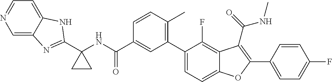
N(C(C1=CC(C2=CC=C3C(=C2F)C(C(=O)NC)=C(C2=CC=C(F)C=C2)O3)=C(C)C=C1)=O)C1(C2=NC3=CN=CC=C3N2)CC1
